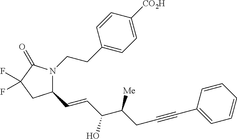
C(CC#CC1=CC=CC=C1)(C(O)C=CC1N(CCC2=CC=C([CO2H])C=C2)C(=O)C(F)(F)C1)[Me]
